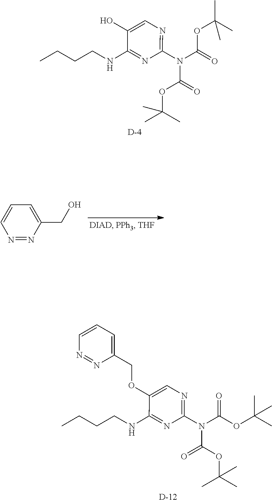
C(CCNC1=NC(N(C(=O)OC(C)(C)C)C(OC(C)(C)C)=O)=NC=C1O)C.[D].C(CCNC1=NC(N(C(=O)OC(C)(C)C)C(OC(C)(C)C)=O)=NC=C1OCC1=CC=CN=N1)C.[D].N1=NC(CO)=CC=C1
